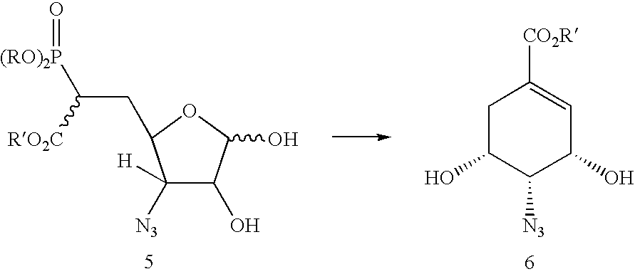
C1([H])([N3])C(O)C(O)OC1CC([(RO)2P]=O)[RO2C].C1C(O)C([N3])C(O)C=C1[CO2R]
